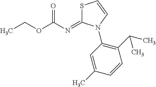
C(C)OC(N=C1SC=CN1C1=C(C(C)C)C=CC(C)=C1)=O
